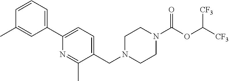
C1=CC=C(C2=CC=C(CN3CCN(C(=O)OC([CF3])[CF3])CC3)C(C)=N2)C=C1C
